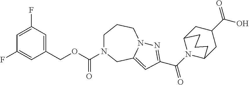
C1(COC(N2CCCN3C(=CC(C(=O)N4C5CC(C(=O)O)CC4CCC5)=N3)C2)=O)=CC(F)=CC(F)=C1
